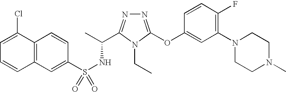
C12=C(C=C(S(NC(C)C3=NN=C(OC4=CC(N5CCN(C)CC5)=C(F)C=C4)N3CC)(=O)=O)C=C1)C=CC=C2Cl
